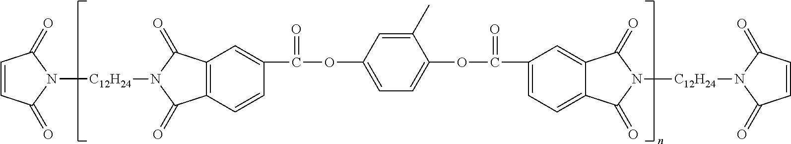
C1=CC(=O)N([C12H24]N2C(=O)C3=C(C2=O)C=C(C(OC2=CC=C(OC(=O)C4=CC=C5C(=C4)C(=O)N([C12H24]N4C(=O)C=CC4=O)C5=O)C(C)=C2)=O)C=C3)C1=O
